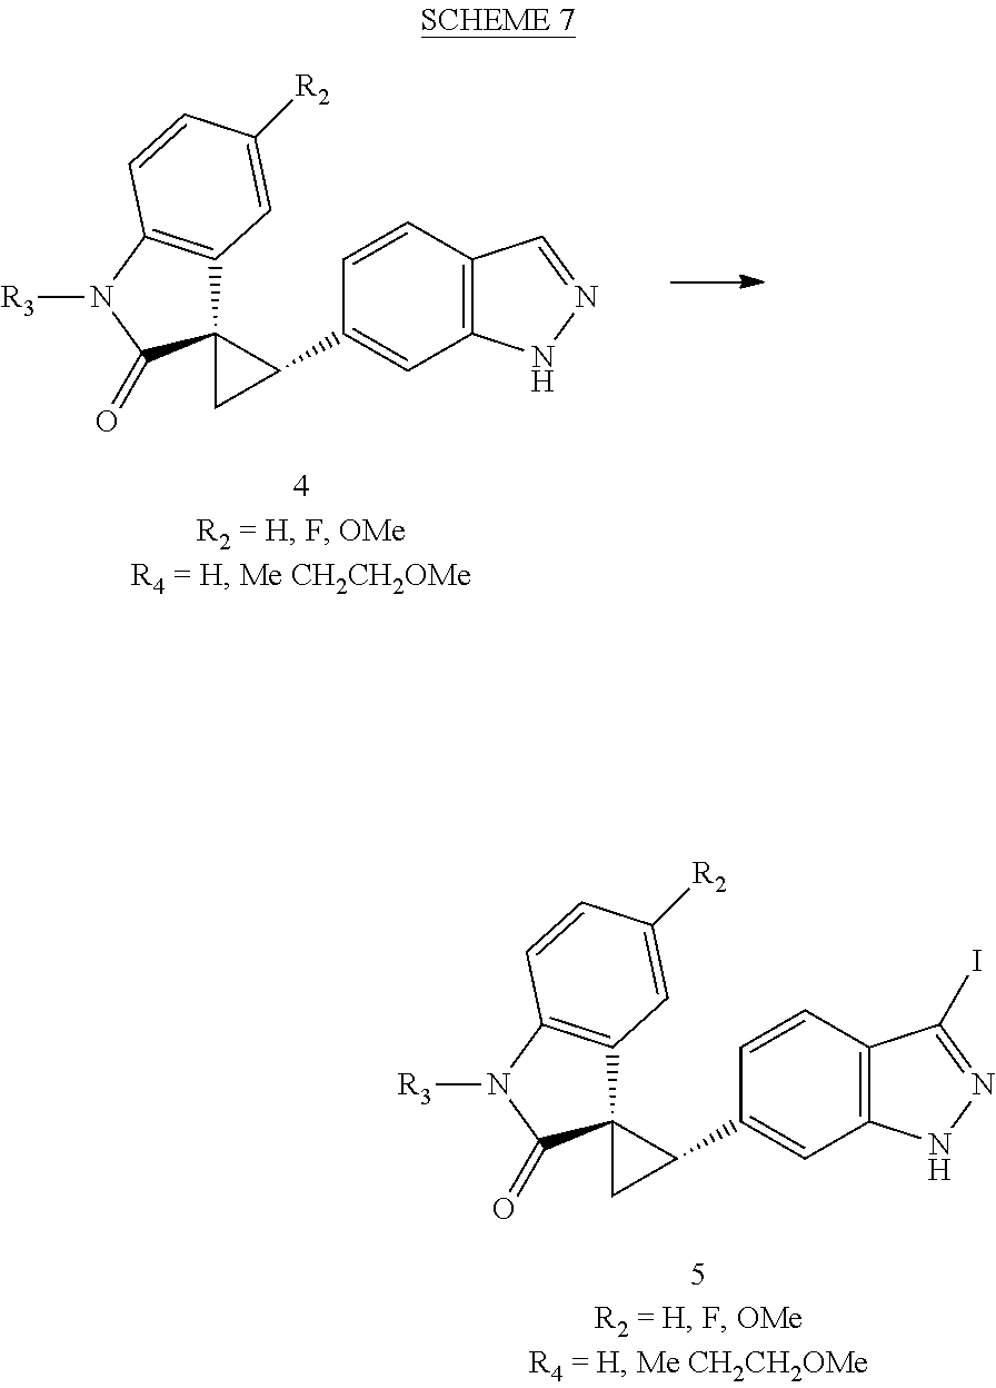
C12(C3=C(N([R3])C1=O)C=CC([R2])=C3)CC2C1=CC2=C(C=C1)C=NN2.C12(C3=C(N([R3])C1=O)C=CC([R2])=C3)CC2C1=CC2=C(C=C1)C(I)=NN2
